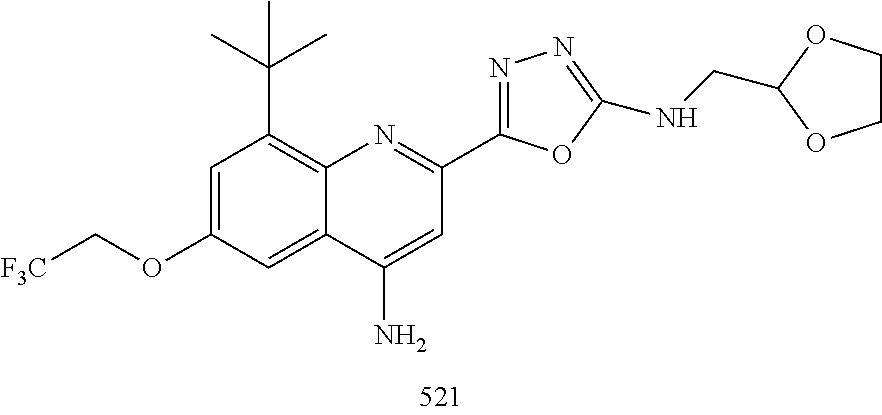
C1=C(OC[F3C])C=C2C(=C1C(C)(C)C)N=C(C1=NN=C(NCC3OCCO3)O1)C=C2N
